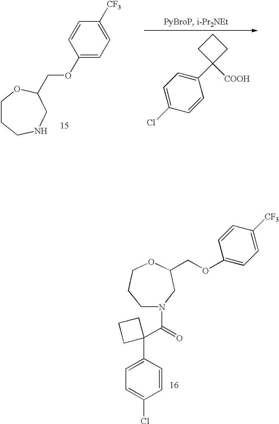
C1(OCC2CNCCCO2)=CC=C([CF3])C=C1.C1(C2([COOH])CCC2)=CC=C(Cl)C=C1.C1=C(C2(C(N3CCCOC(COC4=CC=C([CF3])C=C4)C3)=O)CCC2)C=CC(Cl)=C1
